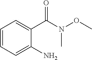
C1=CC=C(N)C(C(N(C)OC)=O)=C1
